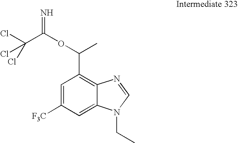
C1=C([F3C])C=C2C(=C1C(OC(=N)C(Cl)(Cl)Cl)C)N=CN2CC
